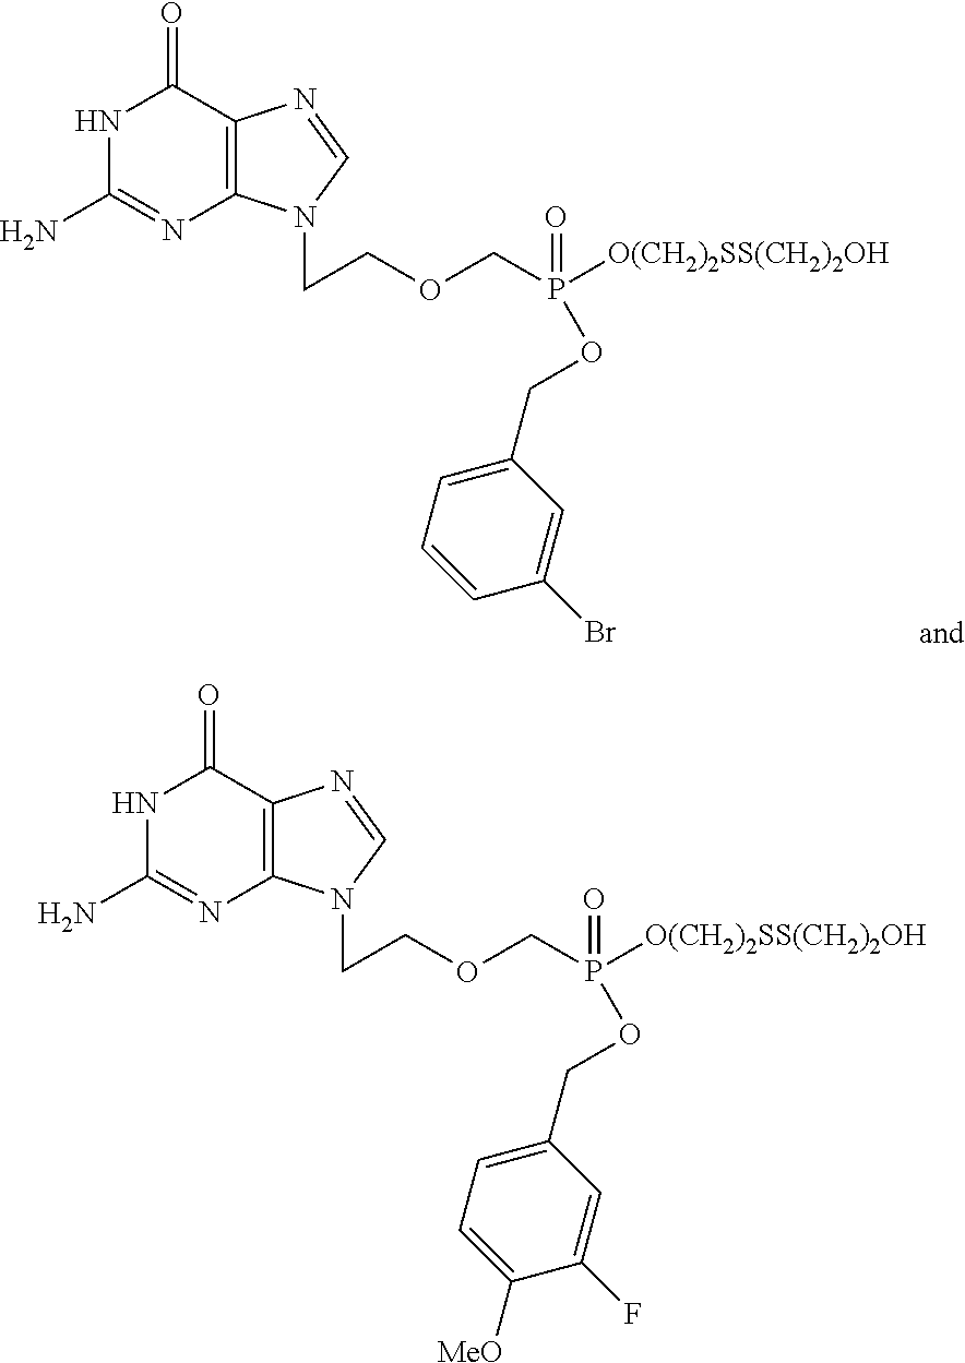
N1C(N)=NC2=C(C1=O)N=CN2CCOCP(OCC1=CC=CC(Br)=C1)([O(CH2)2SS(CH2)2OH])=O.N1C(N)=NC2=C(C1=O)N=CN2CCOCP(OCC1=CC=C([MeO])C(F)=C1)([O(CH2)2SS(CH2)2OH])=O
